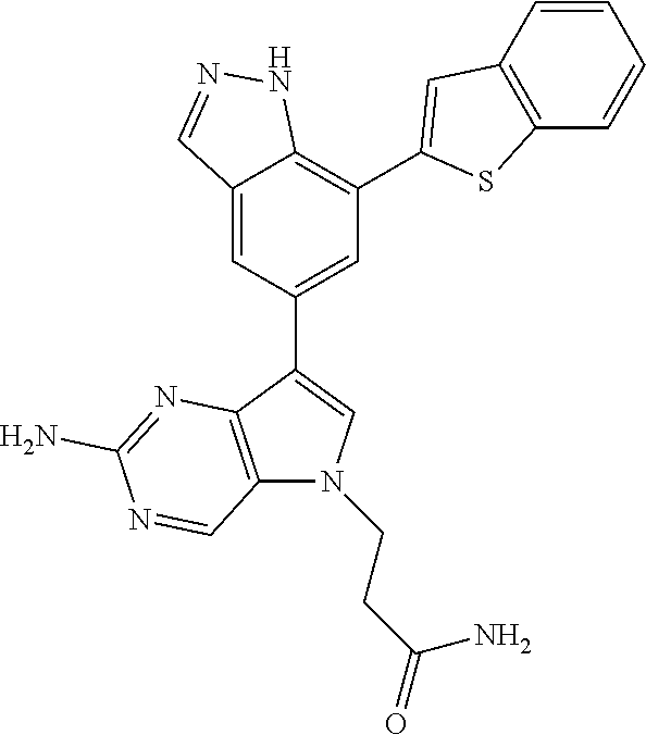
C1=CC2=C(C=C1)SC(C1=C3C(=CC(C4=CN(CCC(=O)N)C5=C4N=C(N)N=C5)=C1)C=NN3)=C2
